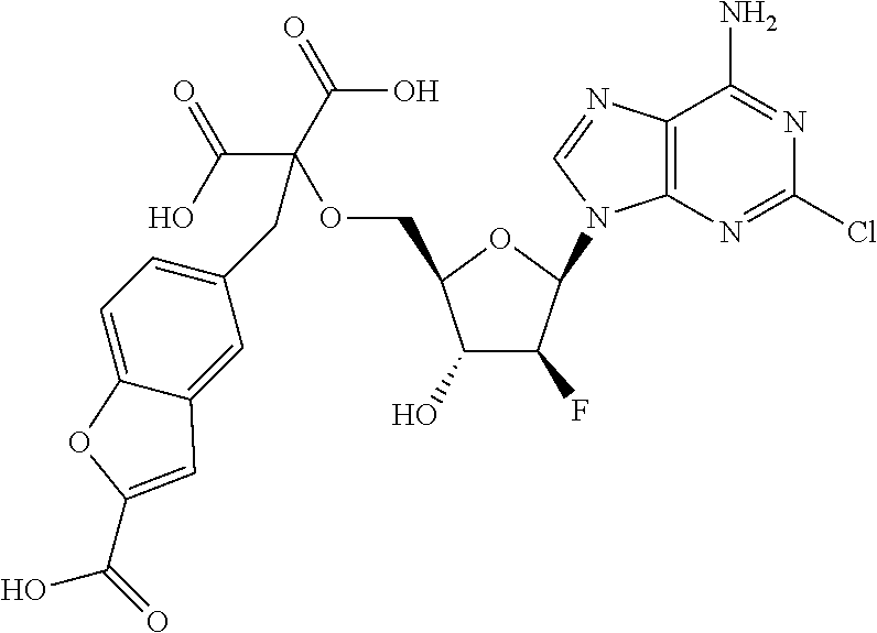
C12=C(N=CN1C1C(F)C(O)C(COC(C(O)=O)(C(=O)O)CC3=CC=C4C(=C3)C=C(C(O)=O)O4)O1)C(N)=NC(Cl)=N2
